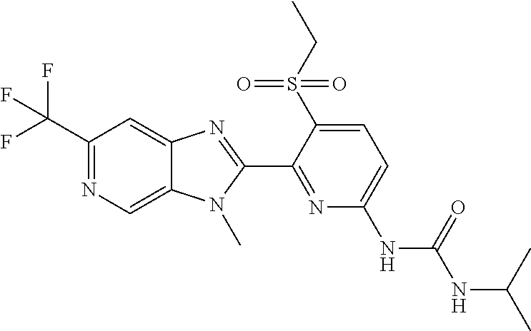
C1(C(F)(F)F)=NC=C2C(=C1)N=C(C1=NC(NC(NC(C)C)=O)=CC=C1S(CC)(=O)=O)N2C
